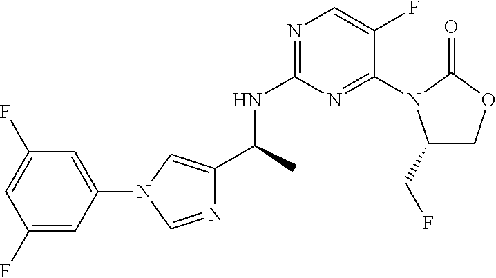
C1(F)=CC(N2C=C(C(NC3=NC=C(F)C(N4C(CF)COC4=O)=N3)C)N=C2)=CC(F)=C1
